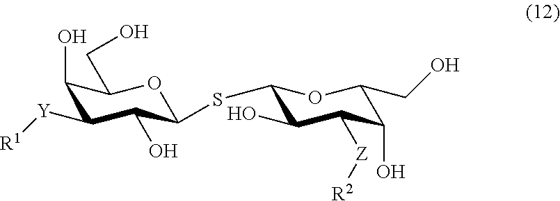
C1(O)C([Y][R1])C(O)C(SC2C(O)C([Z][R2])C(O)C(CO)O2)OC1CO
